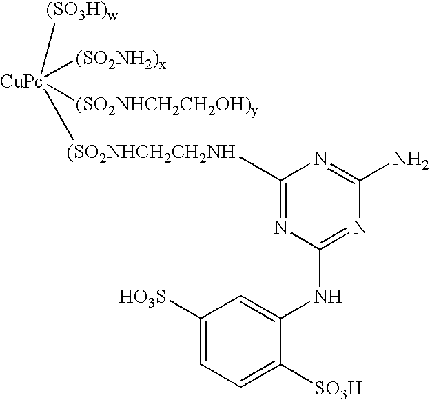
[(SO3H)w][CuPc]([(SO2NH2)x])([(SO2NHCH2CH2OH)y])[(SO2NHCH2CH2NH]C1=NC(NC2=CC([HO3S])=CC=C2[SO3H])=NC(N)=N1
